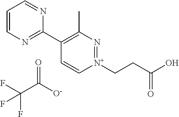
C1=CN=C(C2=C(C)N=[N+](CCC(=O)O)C=C2)N=C1.O=C(C(F)(F)F)[O-]
